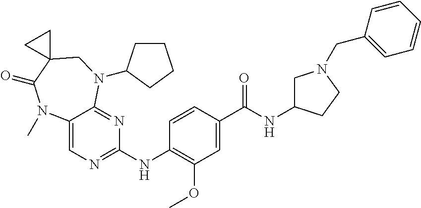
C1(NC2=NC=C3C(=N2)N(C2CCCC2)CC2(C(=O)N3C)CC2)=C(OC)C=C(C(NC2CN(CC3=CC=CC=C3)CC2)=O)C=C1
